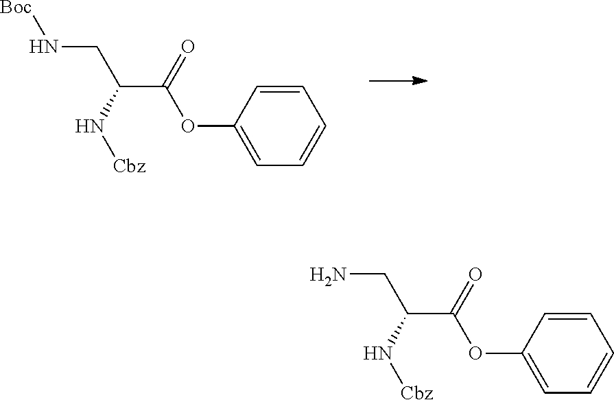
N(C(CN[Boc])C(=O)OC1=CC=CC=C1)[Cbz].N(C(CN)C(=O)OC1=CC=CC=C1)[Cbz]
